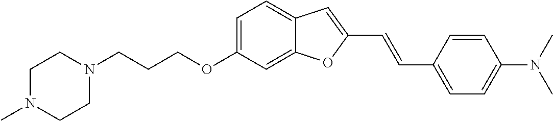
C1=C(OCCCN2CCN(C)CC2)C=C2C(=C1)C=C(C=CC1=CC=C(N(C)C)C=C1)O2
